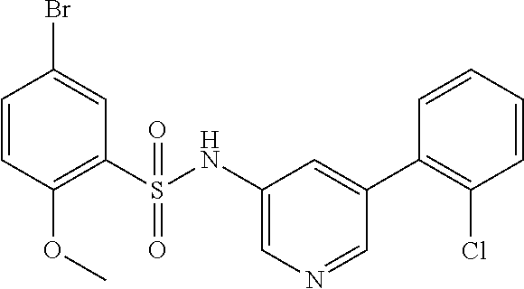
C1=CC(OC)=C(S(NC2=CN=CC(C3=C(Cl)C=CC=C3)=C2)(=O)=O)C=C1Br
